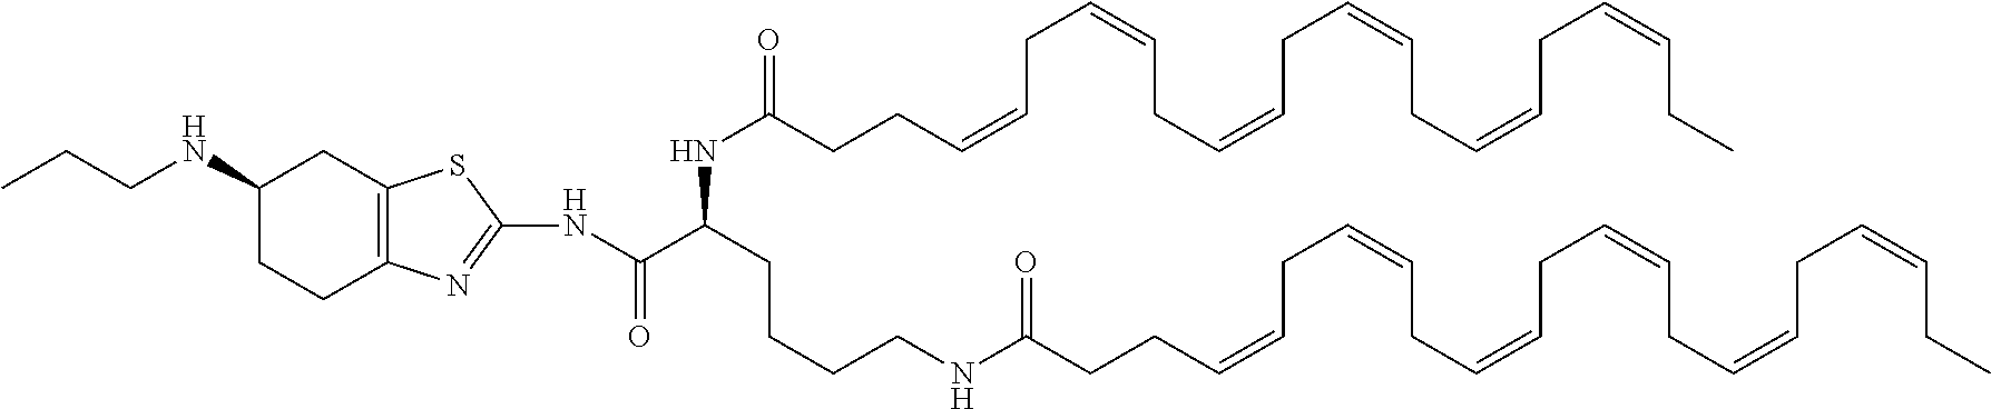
C1(NC(C(CCCCNC(CCC=CCC=CCC=CCC=CCC=CCC=CCC)=O)NC(CCC=CCC=CCC=CCC=CCC=CCC=CCC)=O)=O)=NC2=C(S1)CC(NCCC)CC2
